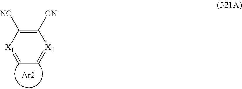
C1=[X1]C([NC])=C([CN])[X4]=C1.[Ar2]
